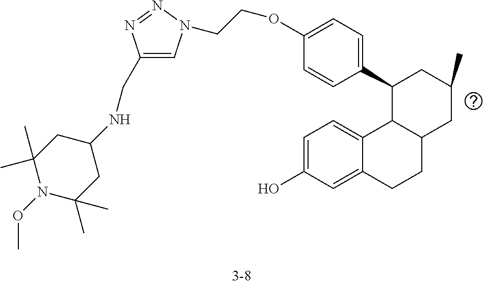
C1=C(O)C=C2C(=C1)C1C(CC2)CC(C)CC1C1=CC=C(OCCN2C=C(CNC3CC(C)(C)N(OC)C(C)(C)C3)N=N2)C=C1
